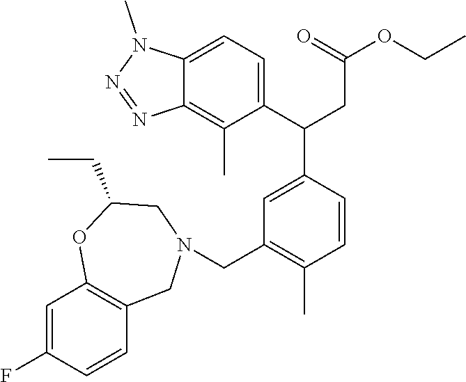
C1=C(F)C=CC2=C1OC(CC)CN(CC1=C(C)C=CC(C(CC(=O)OCC)C3=CC=C4C(=C3C)N=NN4C)=C1)C2
